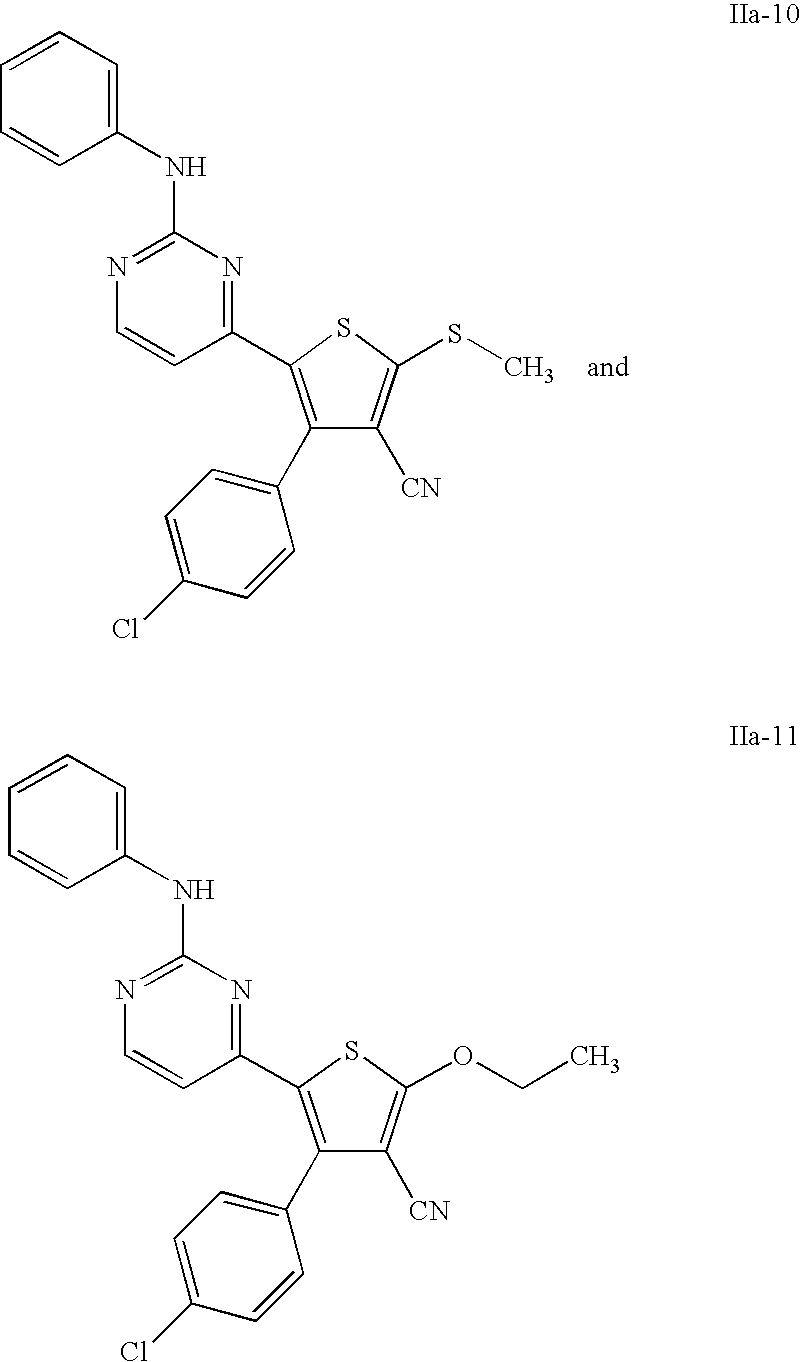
C1(C2=CC=C(Cl)C=C2)=C(C2=NC(NC3=CC=CC=C3)=NC=C2)SC(SC)=C1[CN].C1(C2=CC=C(Cl)C=C2)=C(C2=NC(NC3=CC=CC=C3)=NC=C2)SC(OCC)=C1[CN]
